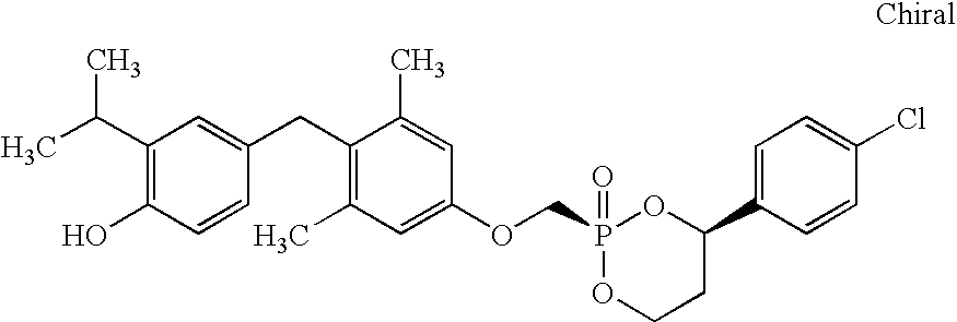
C1(C(C)C)=C(O)C=CC(CC2=C(C)C=C(OCP3(=O)OCCC(C4=CC=C(Cl)C=C4)O3)C=C2C)=C1
